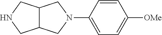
C1=CC(N2CC3C(C2)CNC3)=CC=C1[OMe]
